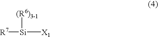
[R7][Si]([X1])[(R6)3-1]
